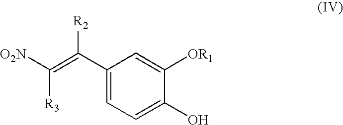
C1(C([R2])=C([R3])[O2N])=CC=C(O)C([OR1])=C1
